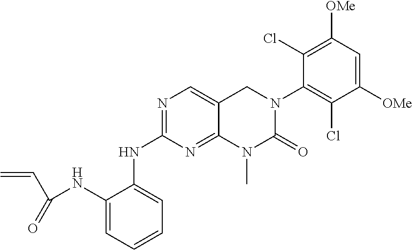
N1=C(NC2=CC=CC=C2NC(C=C)=O)N=C2C(=C1)CN(C1=C(Cl)C([OMe])=CC([OMe])=C1Cl)C(=O)N2C
